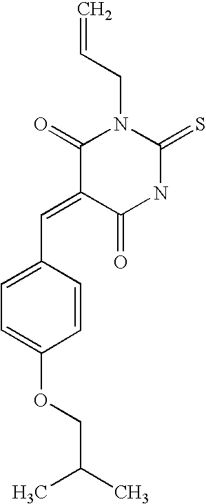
C=CCN1C(=O)C(=CC2=CC=C(OCC(C)C)C=C2)C(=O)NC1=S
